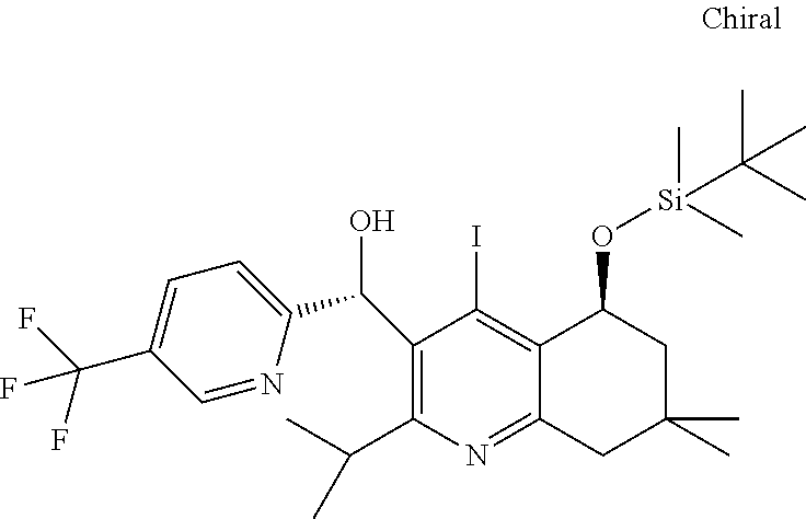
C1=NC(C(C2=C(C(C)C)N=C3C(=C2I)C(O[Si](C)(C)C(C)(C)C)CC(C)(C)C3)O)=CC=C1C(F)(F)F
